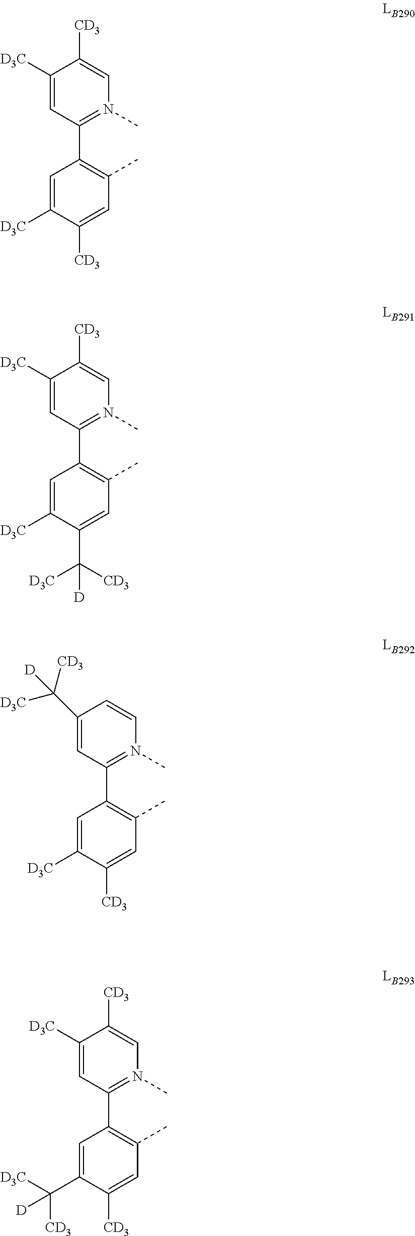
C1([D3C])=CC(C2=C(C)C=C([CD3])C([D3C])=C2)=N(C)C=C1[CD3].C1([D3C])=CC(C2=C(C)C=C(C([CD3])([D3C])[D])C([D3C])=C2)=N(C)C=C1[CD3].C1(C([CD3])([D3C])[D])=CC(C2=C(C)C=C([CD3])C([D3C])=C2)=N(C)C=C1.C1([D3C])=CC(C2=C(C)C=C([CD3])C(C([D3C])([CD3])[D])=C2)=N(C)C=C1[CD3]
